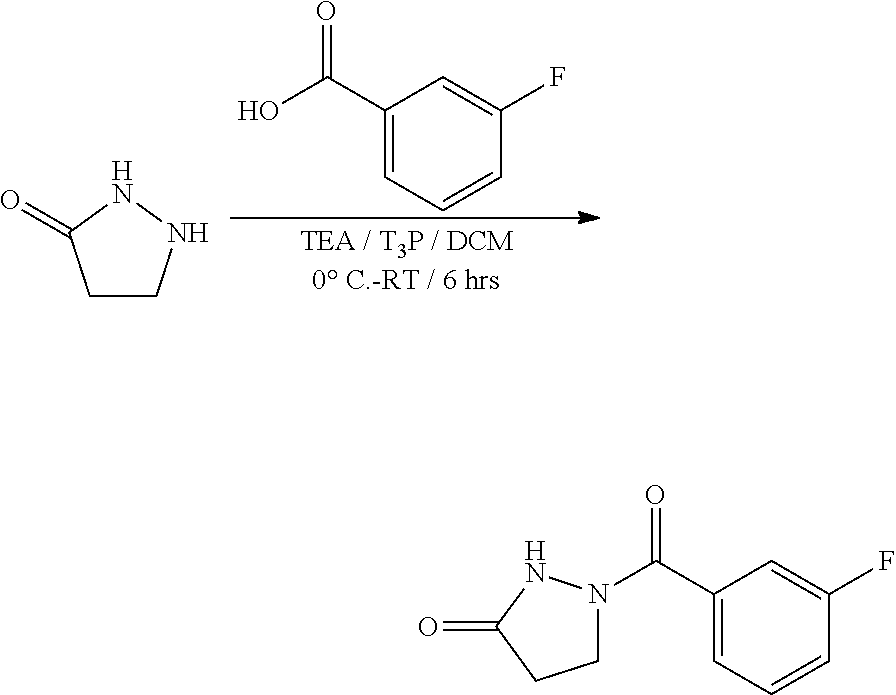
C1(C(O)=O)=CC=CC(F)=C1.C1CNNC1=O.C1(C(N2CCC(=O)N2)=O)=CC=CC(F)=C1
